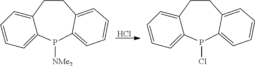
Cl.C12=CC=CC=C1P([NMe2])C1=CC=CC=C1CC2.C12=CC=CC=C1P(Cl)C1=CC=CC=C1CC2
